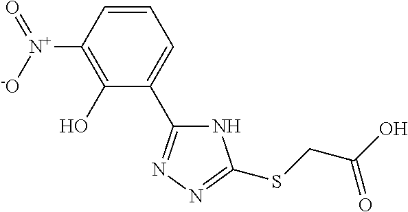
C1=CC([N+](=O)[-O])=C(O)C(C2=NN=C(SCC(O)=O)N2)=C1
